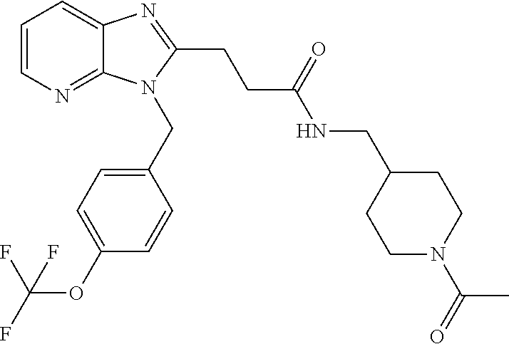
C1=CN=C2C(=C1)N=C(CCC(NCC1CCN(C(=O)C)CC1)=O)N2CC1=CC=C(OC(F)(F)F)C=C1
